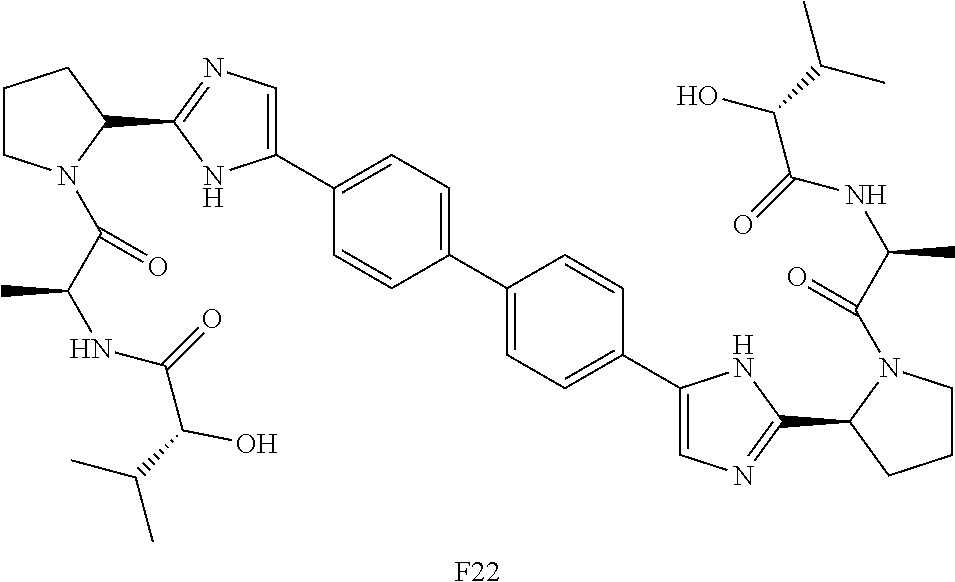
C1CN(C(C(C)NC(C(O)C(C)C)=O)=O)C(C2=NC=C(C3=CC=C(C4=CC=C(C5=CN=C(C6CCCN6C(C(NC(C(O)C(C)C)=O)C)=O)N5)C=C4)C=C3)N2)C1.[F22]
